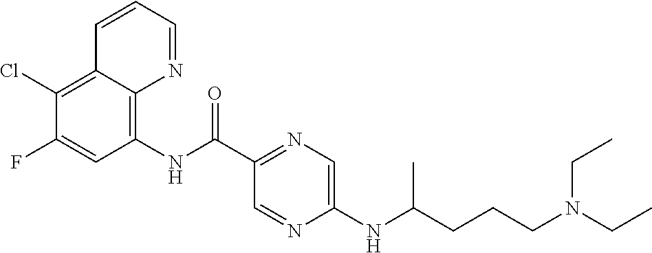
C12=C(Cl)C(F)=CC(NC(C3=NC=C(NC(CCCN(CC)CC)C)N=C3)=O)=C1N=CC=C2
